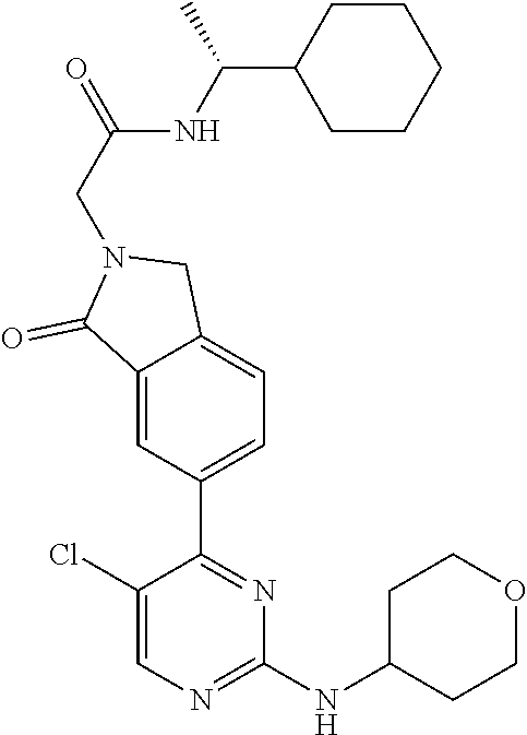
C12=CC(C3=NC(NC4CCOCC4)=NC=C3Cl)=CC=C1CN(CC(=O)NC(C1CCCCC1)C)C2=O
